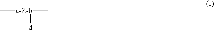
C[a-Z-b](C)[d]
